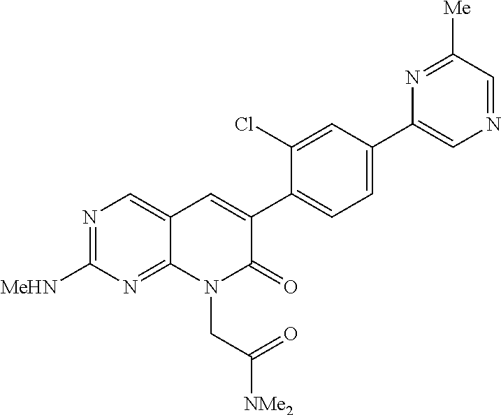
N1=C([MeHN])N=C2C(=C1)C=C(C1=CC=C(C3=CN=CC([Me])=N3)C=C1Cl)C(=O)N2CC([NMe2])=O
